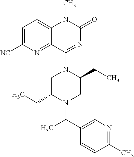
C1=C([NC])N=C2C(=C1)N(C)C(=O)N=C2N1C(CC)CN(C(C2=CN=C(C)C=C2)C)C(CC)C1
